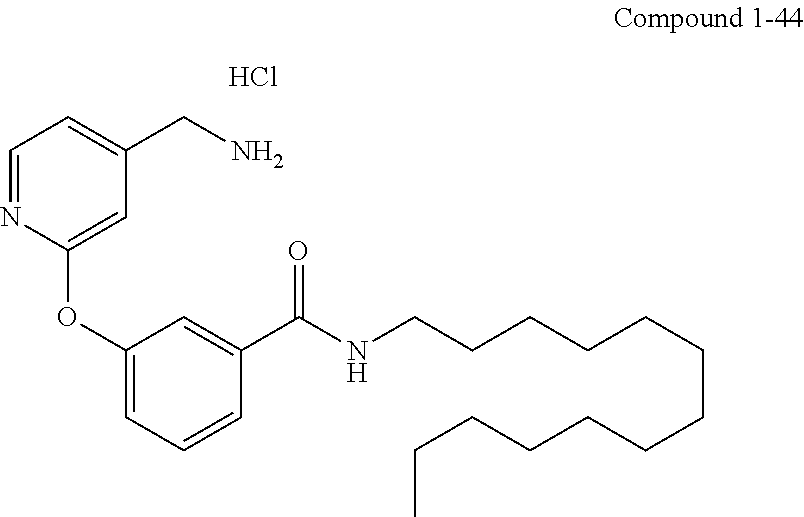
Cl.C1=NC(OC2=CC=CC(C(NCCCCCCCCCCCCC)=O)=C2)=CC(CN)=C1
